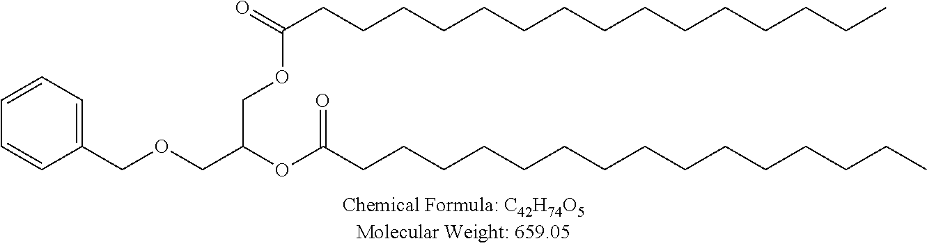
C1(COCC(OC(CCCCCCCCCCCCCCC)=O)COC(=O)CCCCCCCCCCCCCCC)=CC=CC=C1
